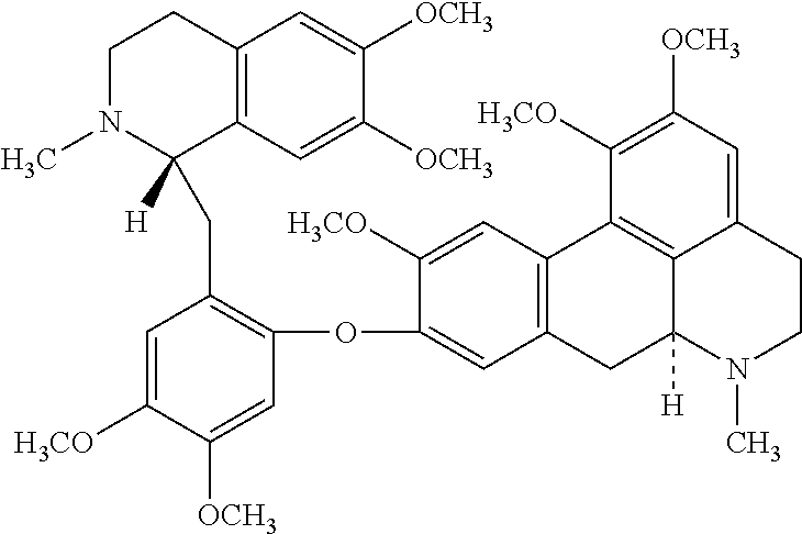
C12=C(C=C([OCH3])C([OCH3])=C1)C([H])(CC1=C(OC3=CC4=C(C=C3[H3CO])C3=C5C([H])(C4)N(C)CCC5=CC([OCH3])=C3[H3CO])C=C([OCH3])C([H3CO])=C1)N(C)CC2
